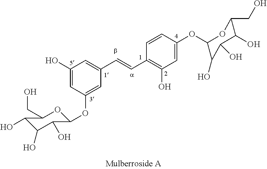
C1(O)=CC(OC2C(O)C(O)C(O)C(CO)O2)=CC(C=CC2=C(O)C=C(OC3OC(CO)C(O)C(O)C3O)C=C2)=C1
